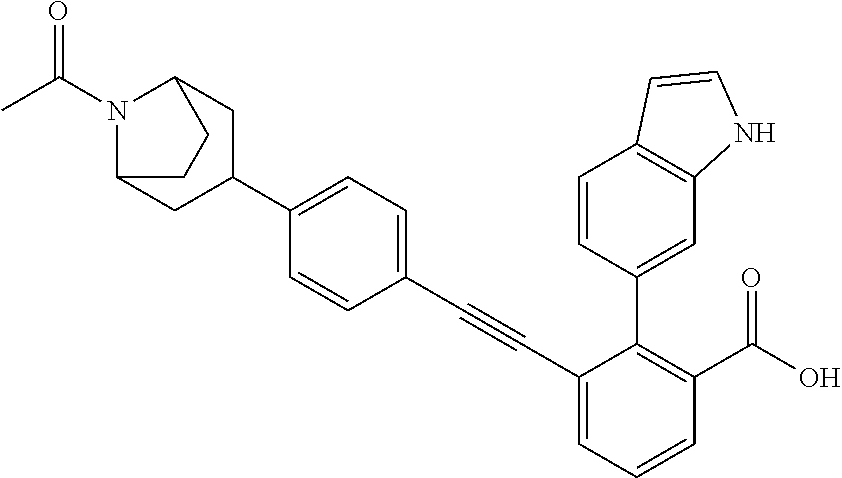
C1=C(C#CC2=CC=C(C3CC4N(C(C)=O)C(C3)CC4)C=C2)C(C2=CC3=C(C=C2)C=CN3)=C(C(O)=O)C=C1
